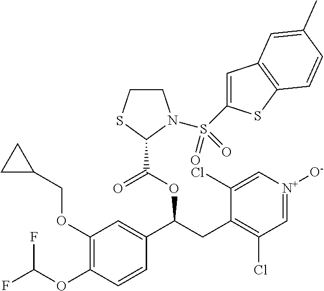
C1(OCC2CC2)=C(OC(F)F)C=CC(C(CC2=C(Cl)C=[N+]([O-])C=C2Cl)OC(=O)C2N(S(=O)(=O)C3=CC4=C(S3)C=CC(C)=C4)CCS2)=C1
